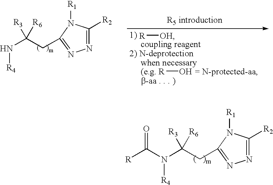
N(C(CC1=NN=C([R2])N1[R1])([R3])[R6])[R4].[R][OH].[R]O.[R]C(N(C(CC1=NN=C([R2])N1[R1])([R3])[R6])[R4])=O
